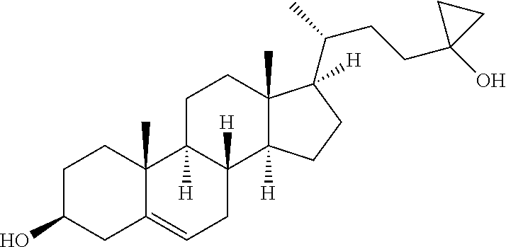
C1C(O)CC2=CCC3([H])C([H])(C2(C)C1)CCC1(C)C3([H])CCC1([H])C(C)CCC1(O)CC1
